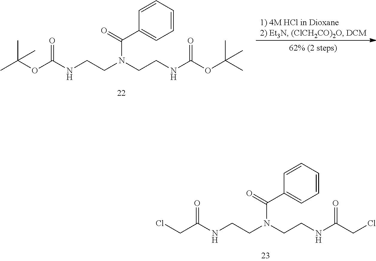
ClCC(NCCN(CCNC(CCl)=O)C(=O)C1=CC=CC=C1)=O.CC(OC(NCCN(CCNC(OC(C)(C)C)=O)C(=O)C1=CC=CC=C1)=O)(C)C
